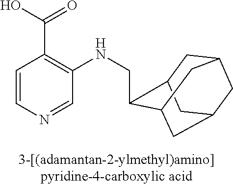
C1=CN=CC(NCC2C3CC4CC(CC2C4)C3)=C1C(O)=O
